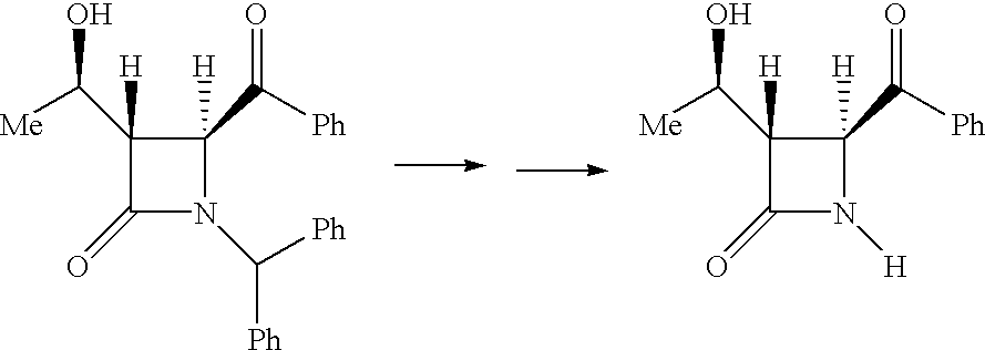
C1(C([Ph])=O)([H])C(C([Me])O)([H])C(=O)N1C([Ph])[Ph].C1(C([Ph])=O)([H])C(C([Me])O)([H])C(=O)N1[H]
